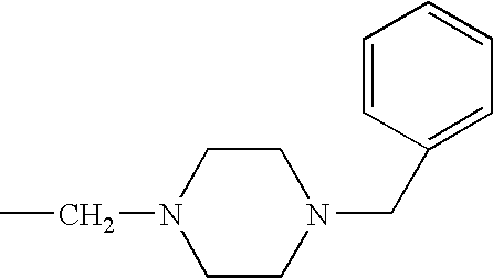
CCN1CCN(CC2=CC=CC=C2)CC1
